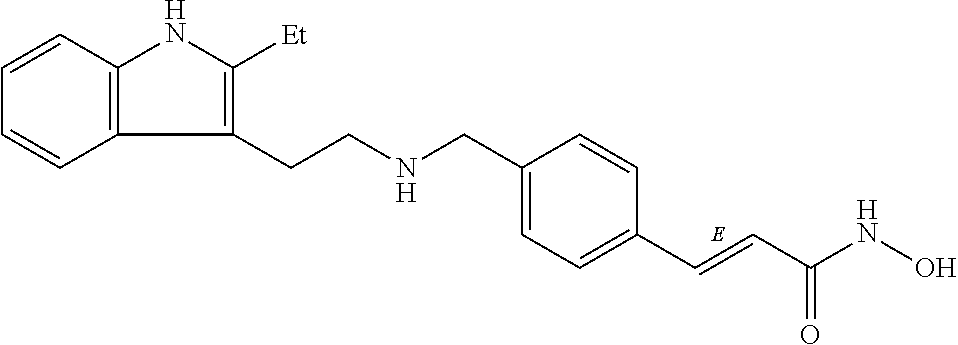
C1=CC2=C(C=C1)C(CCNCC1=CC=C(C=CC(NO)=O)C=C1)=C([Et])N2
